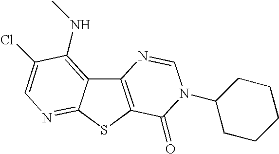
C12=C(SC3=NC=C(Cl)C(NC)=C13)C(=O)N(C1CCCCC1)C=N2
